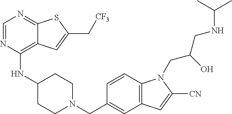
C1=NC(NC2CCN(CC3=CC4=C(C=C3)N(CC(CNC(C)C)O)C([CN])=C4)CC2)=C2C(=N1)SC(C[CF3])=C2
